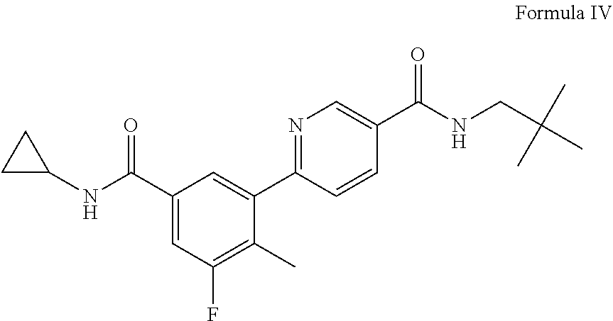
C1(C(NC2CC2)=O)=CC(F)=C(C)C(C2=NC=C(C(NCC(C)(C)C)=O)C=C2)=C1
